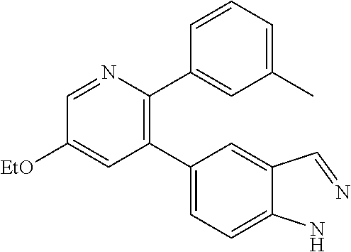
C1(C2=CC=C(N)C(C=N)=C2)=C(C2=CC(C)=CC=C2)N=CC([EtO])=C1
